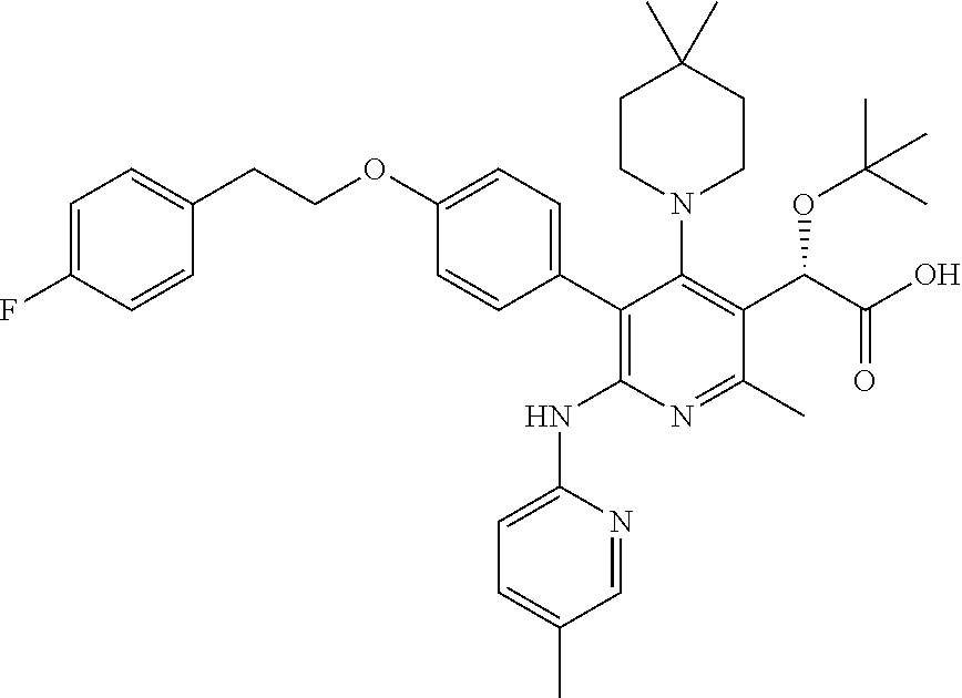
C1CN(C2=C(C(C(O)=O)OC(C)(C)C)C(C)=NC(NC3=CC=C(C)C=N3)=C2C2=CC=C(OCCC3=CC=C(F)C=C3)C=C2)CCC1(C)C
